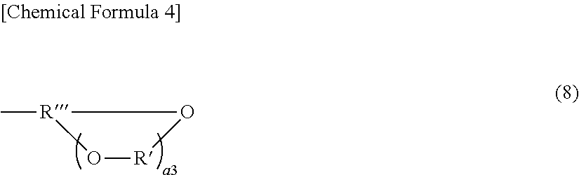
C[R]1O[R]O1
